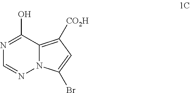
N1=C(O)C2=C([CO2H])C=C(Br)N2N=C1
